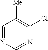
C1=NC=NC(Cl)=C1[Me]
